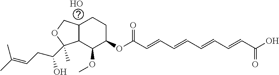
C12C(CCC(OC(C=CC=CC=CC=CC(O)=O)=O)C1OC)COC2(C(CC=C(C)C)O)C.O
